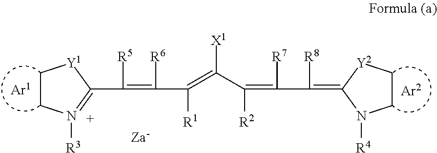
C1CN([R3])=C(C(=C(C(=C(C([R2])=C(C(=C2[Y2]CCN2[R4])[R8])[R7])[X1])[R1])[R6])[R5])[Y1]1
